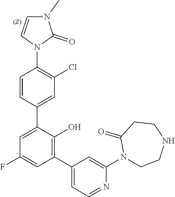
C1=NC(N2C(=O)CCNCC2)=CC(C2=C(O)C(C3=CC(Cl)=C(N4C=CN(C)C4=O)C=C3)=CC(F)=C2)=C1
